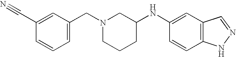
C1(C#N)=CC(CN2CCCC(NC3=CC4=C(C=C3)NN=C4)C2)=CC=C1
